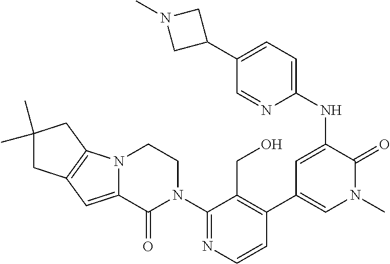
C1(N2CCN3C(=CC4=C3CC(C)(C)C4)C2=O)=NC=CC(C2=CN(C)C(=O)C(NC3=CC=C(C4CN(C)C4)C=N3)=C2)=C1CO
